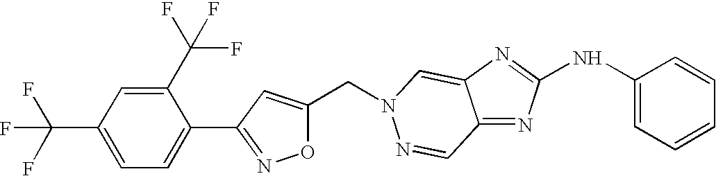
C(C1=CC(C2=CC=C(C(F)(F)F)C=C2C(F)(F)F)=NO1)N1C=C2C(=NC(NC3=CC=CC=C3)=N2)C=N1
